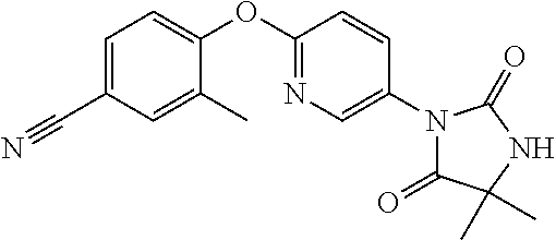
C1=C(C#N)C=C(C)C(OC2=NC=C(N3C(=O)C(C)(C)NC3=O)C=C2)=C1
